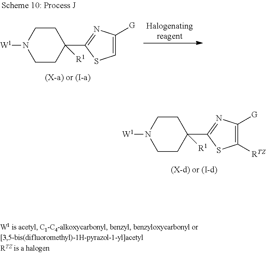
C1CC(C2=NC([G])=C([RTZ])S2)([R1])CCN1[W1].C1CC(C2=NC([G])=CS2)([R1])CCN1[W1]
